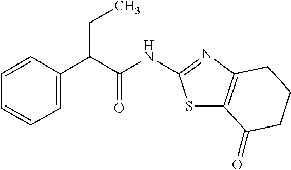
C1=C(C(CC)C(=O)NC2=NC3=C(S2)C(=O)CCC3)C=CC=C1
